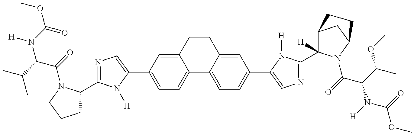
[H]N(C(=O)OC)C(C(C)C)C(=O)N1C(C2=NC=C(C3=CC=C4C(=C3)CCC3=CC(C5=CN=C(C6([H])C7CC(N6C(=O)C(C(C)OC)N([H])C(=O)OC)CC7)N5[H])=CC=C43)N2[H])CCC1
